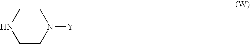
C1CNCCN1[Y]
